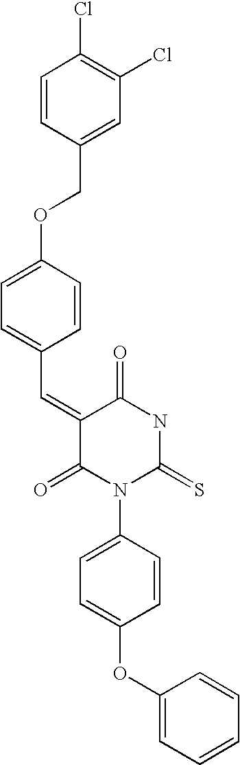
C1=CC(COC2=CC=C(C=C3C(=O)N(C4=CC=C(OC5=CC=CC=C5)C=C4)C(=S)NC3=O)C=C2)=CC(Cl)=C1Cl
